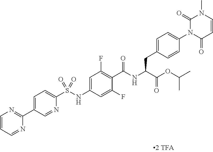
C1=CC(=O)N(C2=CC=C(CC(C(=O)OC(C)C)NC(=O)C3=C(F)C=C(NS(C4=CC=C(C5=NC=CC=N5)C=N4)(=O)=O)C=C3F)C=C2)C(=O)N1C
